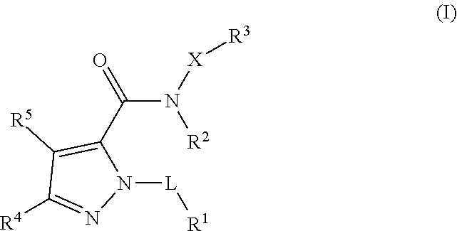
N1([L][R1])C(C(N([R2])[X][R3])=O)=C([R5])C([R4])=N1
